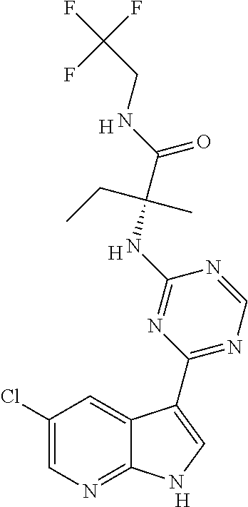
C1(Cl)=CN=C2C(=C1)C(C1=NC=NC(NC(C(NCC(F)(F)F)=O)(CC)C)=N1)=CN2.[H].[H].[H]
